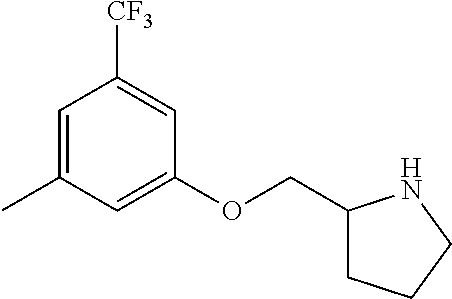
C1=C(C)C=C(OCC2CCCN2)C=C1[CF3]
